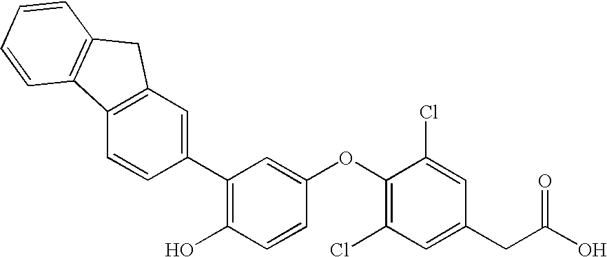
C12=C(C=C(C3=C(O)C=CC(OC4=C(Cl)C=C(CC(O)=O)C=C4Cl)=C3)C=C1)CC1=C2C=CC=C1
